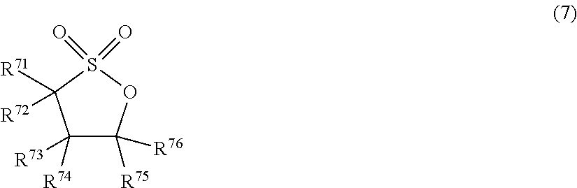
C1([R73])([R74])C([R75])([R76])OS(=O)(=O)C1([R71])[R72]
